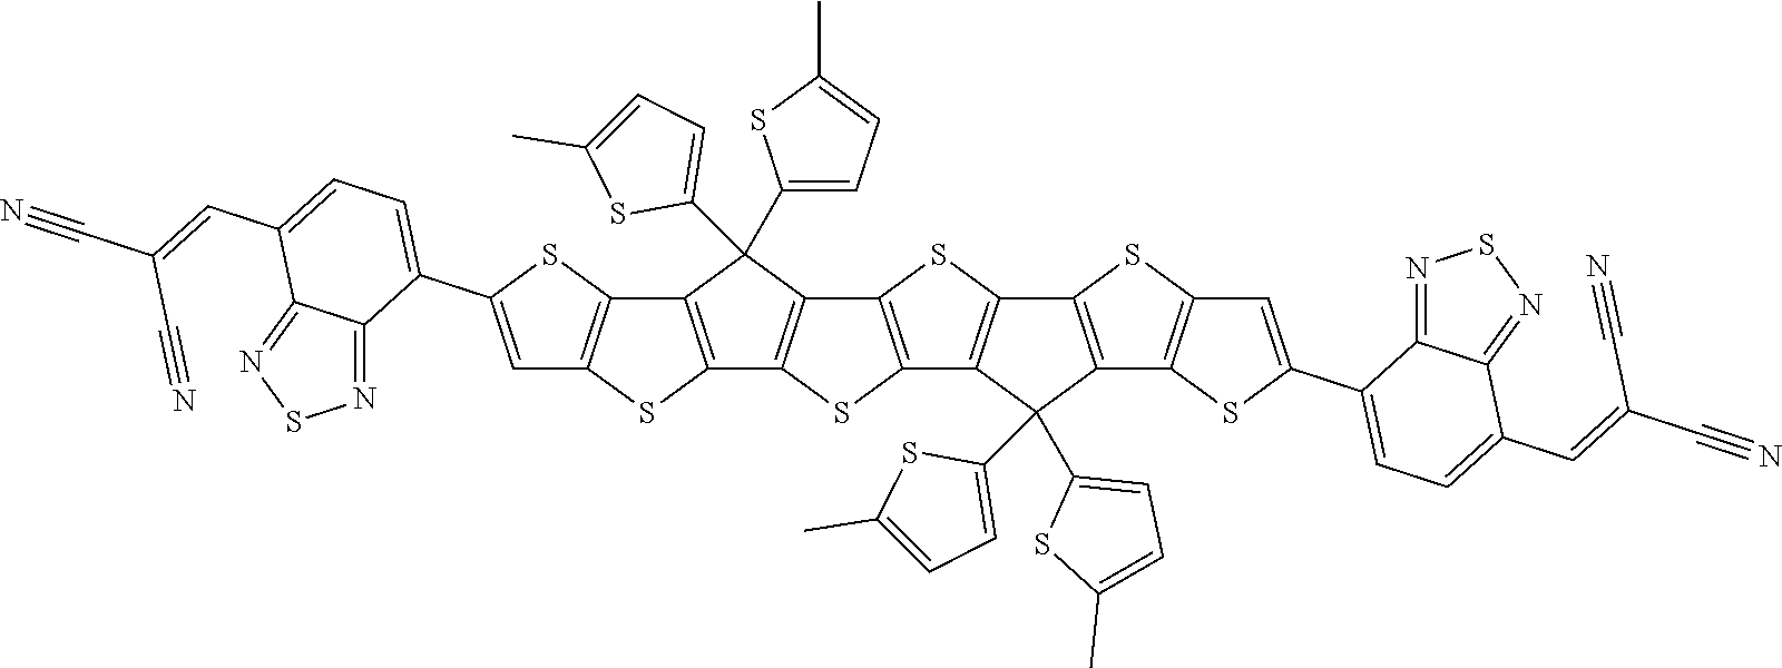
C12=C(C(C3=CC=C(C)S3)(C3=CC=C(C)S3)C3=C1SC1=C3SC3=C1C(C1=CC=C(C)S1)(C1=CC=C(C)S1)C1=C3SC3=C1SC(C1=CC=C(C=C(C#N)C#N)C4=NSN=C14)=C3)C1=C(S2)C=C(C2=CC=C(C=C(C#N)C#N)C3=NSN=C23)S1
